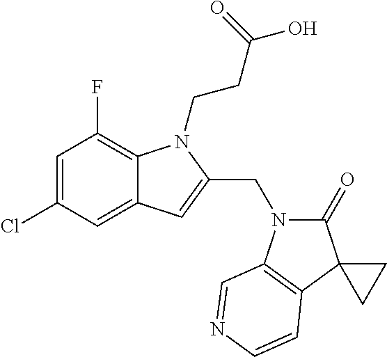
C1=C(Cl)C=C2C(=C1F)N(CCC(=O)O)C(CN1C(=O)C3(C4=C1C=NC=C4)CC3)=C2
